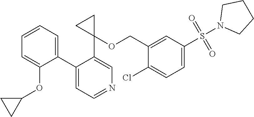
C1(C2=CC=NC=C2C2(OCC3=CC(S(N4CCCC4)(=O)=O)=CC=C3Cl)CC2)=CC=CC=C1OC1CC1
